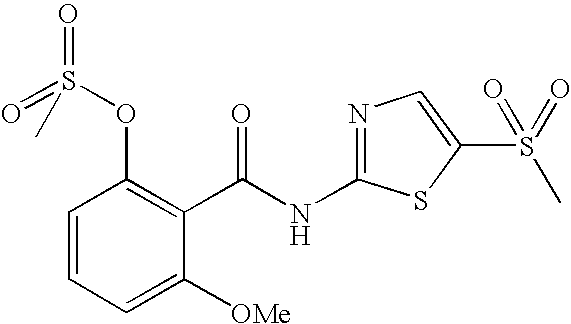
C1=CC=C([OMe])C(C(NC2=NC=C(S(=O)(C)=O)S2)=O)=C1OS(=O)(=O)C
